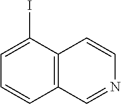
C12=C(C(I)=CC=C1)C=CN=C2
